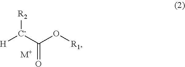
[C-](C(O[R1])=O)([R2])[H].[M+]
